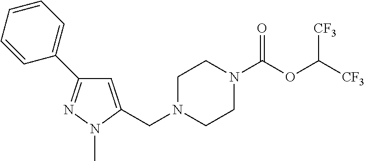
C(N1CCN(C(OC([CF3])[CF3])=O)CC1)C1=CC(C2=CC=CC=C2)=NN1C
